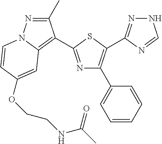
N1=C(C2=C3N(N=C2C)C=CC(OCCNC(C)=O)=C3)SC(C2=NNC=N2)=C1C1=CC=CC=C1
